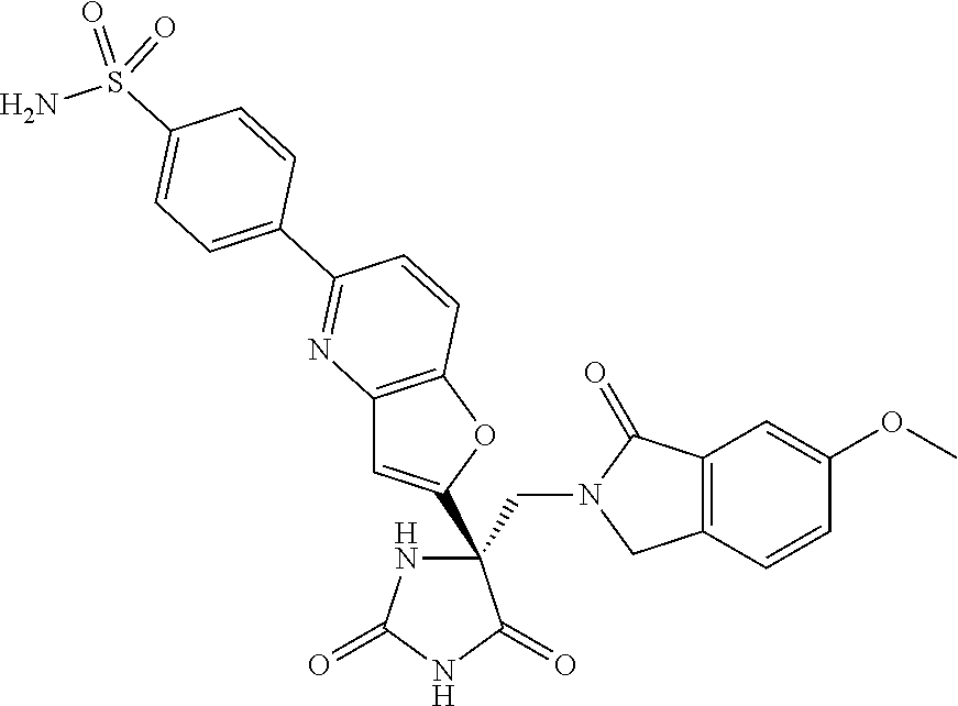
C12=C(OC(C3(CN4CC5=C(C4=O)C=C(OC)C=C5)NC(=O)NC3=O)=C1)C=CC(C1=CC=C(S(N)(=O)=O)C=C1)=N2
